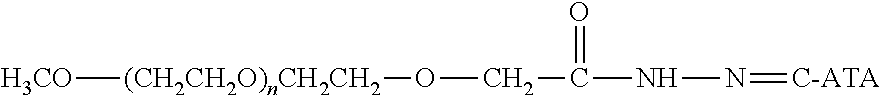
[H3CO][(CH2CH2O)nCH2CH2]OCC(NN=[C-ATA])=O
